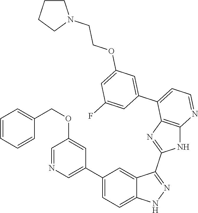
C1(C2=CC=C3C(=C2)C(C2=NC4=C(N2)N=CC=C4C2=CC(OCCN4CCCC4)=CC(F)=C2)=NN3)=CN=CC(OCC2=CC=CC=C2)=C1
